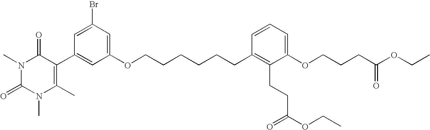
N1(C)C(=O)N(C)C(C)=C(C2=CC(OCCCCCCC3=C(CCC(OCC)=O)C(OCCCC(OCC)=O)=CC=C3)=CC(Br)=C2)C1=O
